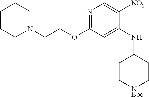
N1=C(OCCN2CCCCC2)C=C(NC2CC[NBoc]CC2)C([NO2])=C1
